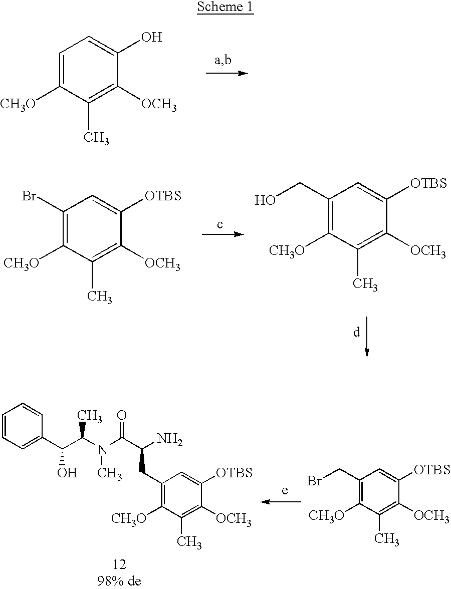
C1=C([CH3O])C(C)=C([OCH3])C(O)=C1.C1(Br)=C([CH3O])C(C)=C([OCH3])C([OTBS])=C1.C1(CO)=C([CH3O])C(C)=C([OCH3])C([OTBS])=C1.C1(CBr)=C([CH3O])C(C)=C([OCH3])C([OTBS])=C1.C1(CC(C(N(C(C(C2=CC=CC=C2)O)C)C)=O)N)=C([CH3O])C(C)=C([OCH3])C([OTBS])=C1
